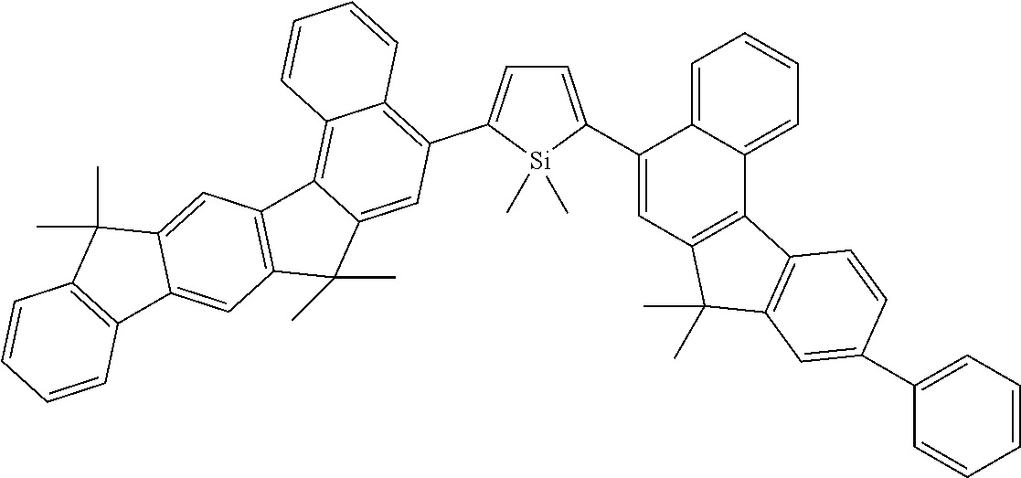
C1=C(C2=CC3=C(C4=CC=CC=C24)C2=C(C3(C)C)C=C(C3=CC=CC=C3)C=C2)[Si](C)(C)C(C2=C3C(=C4C(=C2)C(C)(C)C2=C4C=C4C(=C2)C2=C(C4(C)C)C=CC=C2)C=CC=C3)=C1
